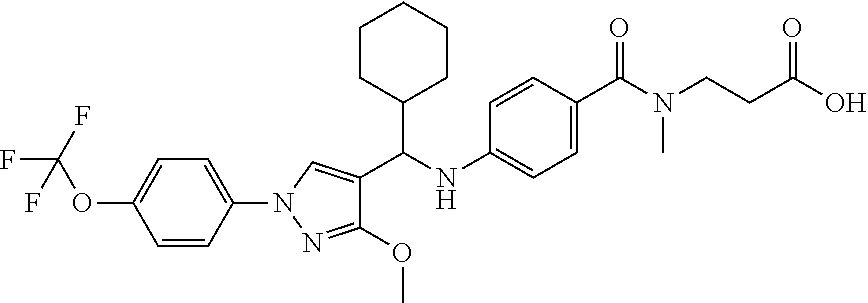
C1(C(NC2=CC=C(C(=O)N(CCC(O)=O)C)C=C2)C2=CN(C3=CC=C(OC(F)(F)F)C=C3)N=C2OC)CCCCC1
